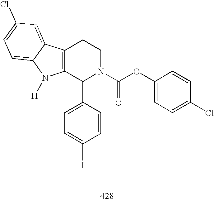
C12=C(C(C3=CC=C(I)C=C3)N(C(OC3=CC=C(Cl)C=C3)=O)CC1)N([H])C1=CC=C(Cl)C=C21
